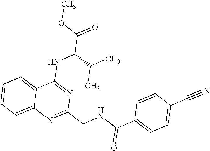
C12=CC=CC=C1N=C(CNC(C1=CC=C(C#N)C=C1)=O)N=C2NC(C(=O)OC)C(C)C
